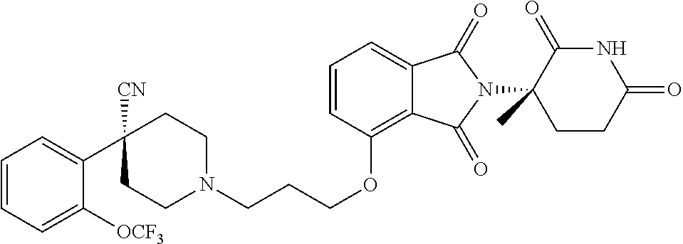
C1CN(CCCOC2=C3C(=CC=C2)C(=O)N(C2(C)C(=O)NC(=O)CC2)C3=O)CCC1([CN])C1=CC=CC=C1[OCF3]
